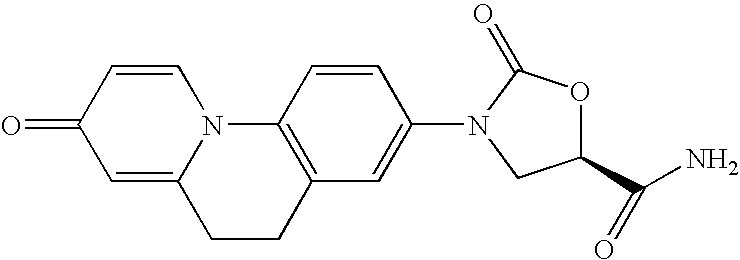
C1=C2N(C=CC1=O)C1=C(CC2)C=C(N2C(=O)OC(C(N)=O)C2)C=C1
